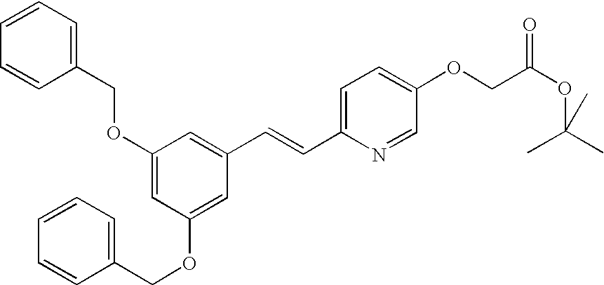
O(C1=CC(OCC2=CC=CC=C2)=CC(C=CC2=CC=C(OCC(OC(C)(C)C)=O)C=N2)=C1)CC1=CC=CC=C1
